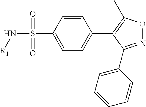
C1=CC(S(N[R1])(=O)=O)=CC=C1C1=C(C)ON=C1C1=CC=CC=C1
